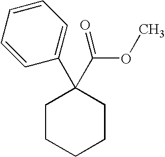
C1CCCCC1(C(=O)OC)C1=CC=CC=C1
